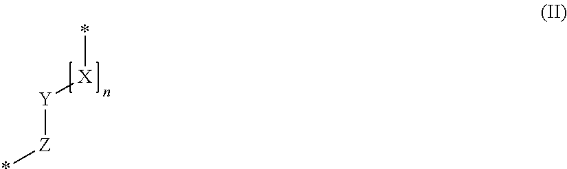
*[Z][Y][X]*
